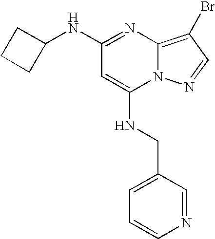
N(C1=NC2=C(Br)C=NN2C(NCC2=CC=CN=C2)=C1)C1CCC1
